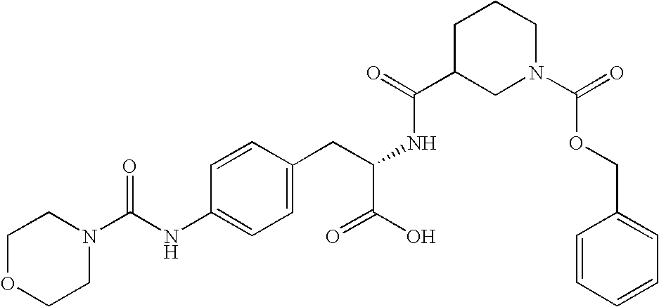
C1OCCN(C(NC2=CC=C(CC(NC(C3CN(C(=O)OCC4=CC=CC=C4)CCC3)=O)C(O)=O)C=C2)=O)C1
